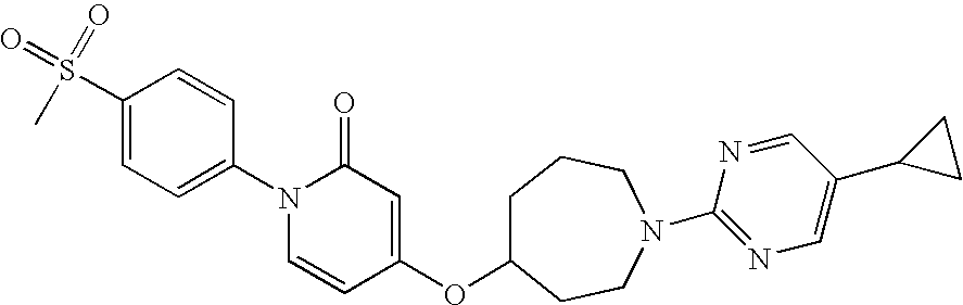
C1(S(=O)(=O)C)=CC=C(N2C=CC(OC3CCCN(C4=NC=C(C5CC5)C=N4)CC3)=CC2=O)C=C1
